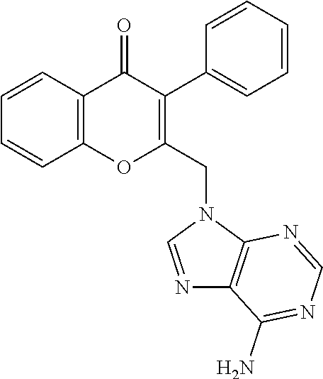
C1=CC2=C(C=C1)OC(CN1C=NC3=C1N=CN=C3N)=C(C1=CC=CC=C1)C2=O
